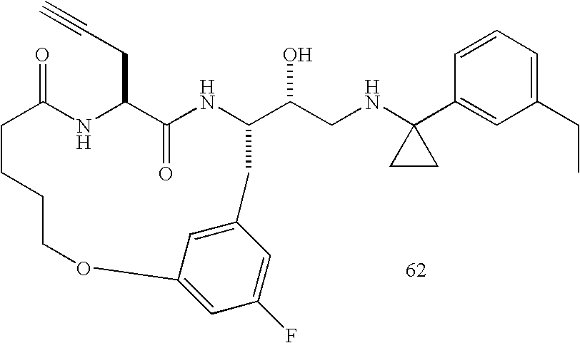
C1=CC=C(CC)C=C1C1(NCC(O)C2NC(=O)C(CC#C)NC(=O)CCCCOC3=CC(F)=CC(=C3)C2)CC1
